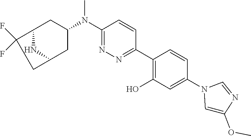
C1(N(C2CC3C(F)(F)CC(C2)N3)C)=NN=C(C2=C(O)C=C(N3C=C(OC)N=C3)C=C2)C=C1
